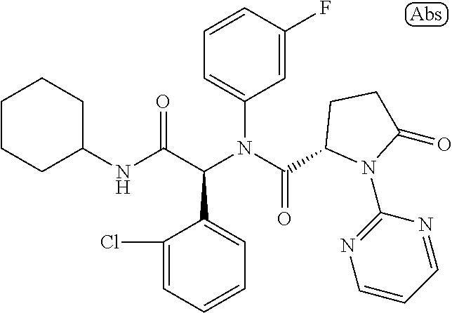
C1(NC(C(N(C(=O)C2N(C3=NC=CC=N3)C(=O)CC2)C2=CC=CC(F)=C2)C2=CC=CC=C2Cl)=O)CCCCC1
